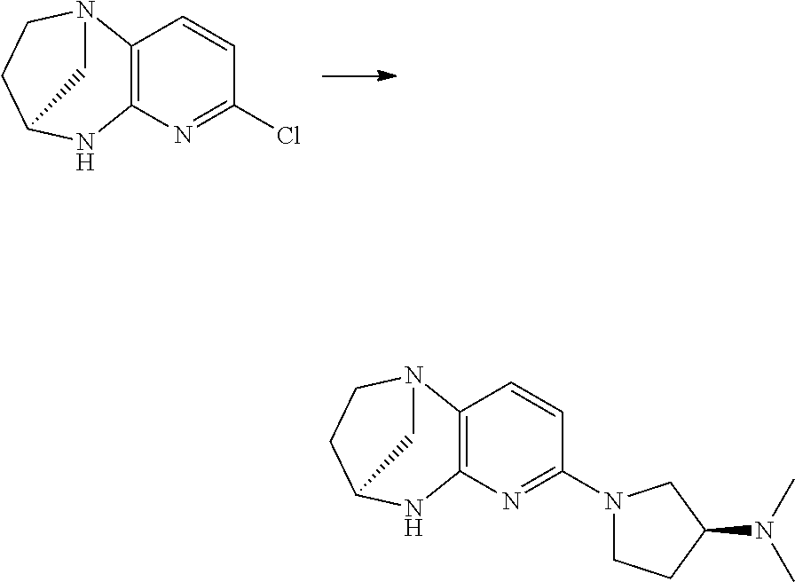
C12=C(N=C(Cl)C=C1)NC1CCN2C1.C12=C(N=C(N3CCC(N(C)C)C3)C=C1)NC1CCN2C1
